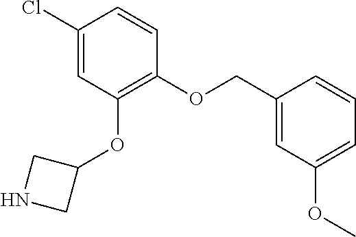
C1(Cl)=CC(OC2CNC2)=C(OCC2=CC(OC)=CC=C2)C=C1
